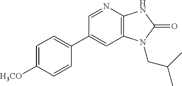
C12=C(N=CC(C3=CC=C([H3CO])C=C3)=C1)NC(=O)N2CC(C)C
